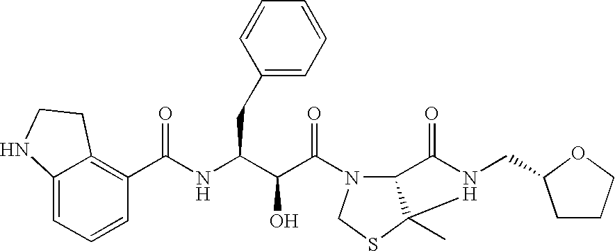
C(NC(C(C(=O)N1C2C(C)(SC1)N(CC1CCCO1)C2=O)O)CC1=CC=CC=C1)(=O)C1=C2C(=CC=C1)NCC2
